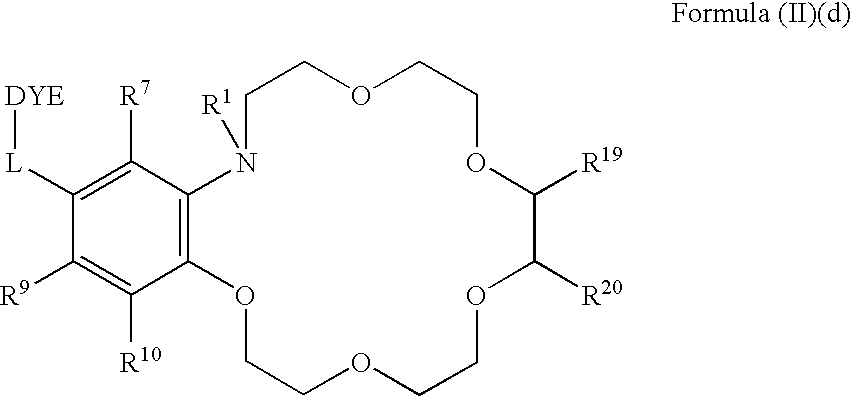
C1N([R1])C2=C(OCCOCCOC([R20])C([R19])OCCOC1)C([R10])=C([R9])C([L][DYE])=C2[R7]
